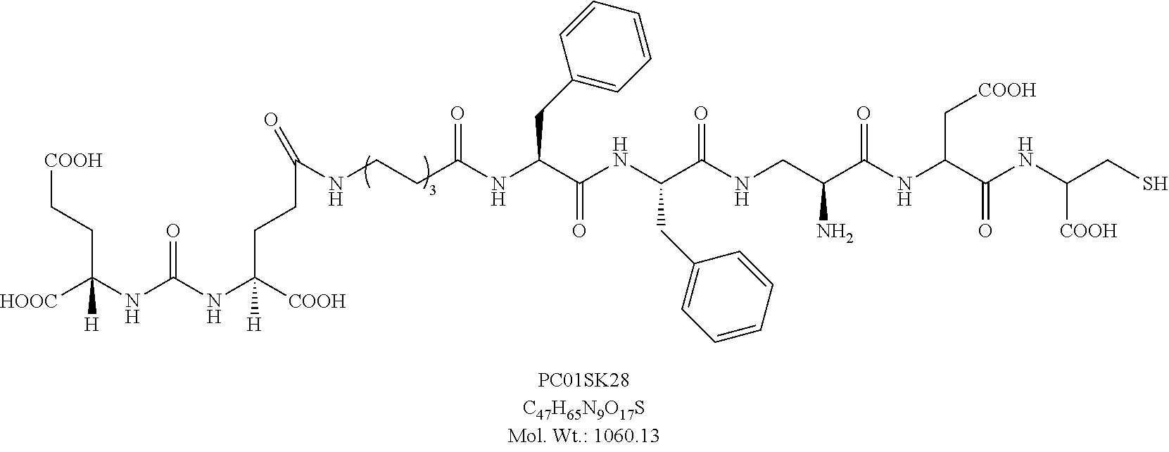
C([COOH])(NC(C(NC(C(CNC(C(NC(=O)C(CC1=CC=CC=C1)NC(=O)CCNC(CCC([COOH])(NC(=O)NC(CC[COOH])([HOOC])[H])[H])=O)CC1=CC=CC=C1)=O)N)=O)C[COOH])=O)CS
